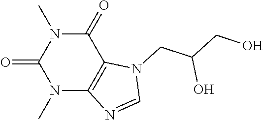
N1(C)C2=C(C(=O)N(C)C1=O)N(CC(CO)O)C=N2
